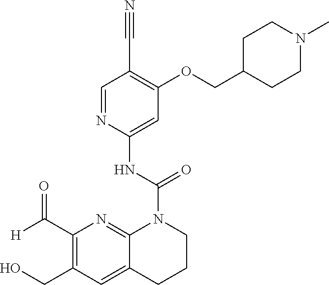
C1(C([H])=O)=C(CO)C=C2C(=N1)N(C(NC1=CC(OCC3CCN(C)CC3)=C(C#N)C=N1)=O)CCC2
